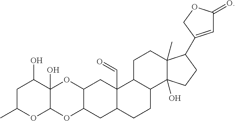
C1C(C)OC2C(O)(C1O)OC1C(O2)CC2C(C=O)(C1)C1C(CC2)C2(O)C(C)(CC1)C(C1=CC(=O)OC1)CC2
